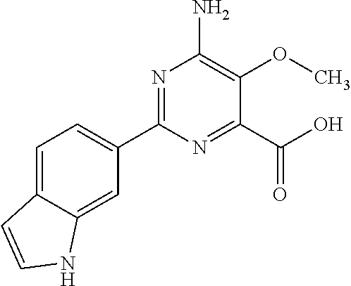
N1=C(C2=CC=C3C(=C2)NC=C3)N=C(C(O)=O)C(OC)=C1N
